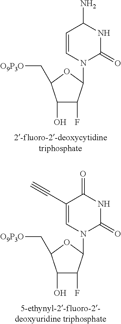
C1(O)C(F)C(N2C(=O)NC(N)C=C2)OC1C[O9P3O].C1(O)C(F)C(N2C(=O)NC(=O)C(C#C)=C2)OC1C[O9P3O]
